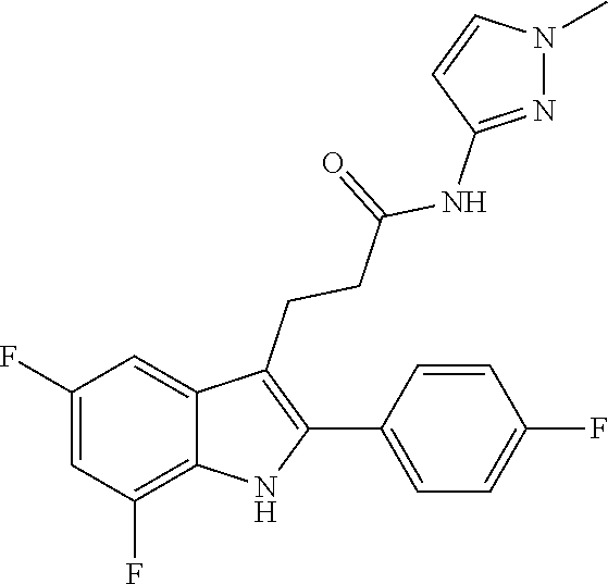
C1=CN(C)N=C1NC(CCC1=C(C2=CC=C(F)C=C2)NC2=C(F)C=C(F)C=C12)=O
